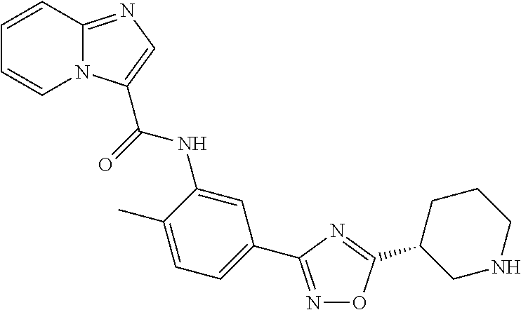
C1=CC2=NC=C(C(=O)NC3=CC(C4=NOC(C5CNCCC5)=N4)=CC=C3C)N2C=C1
